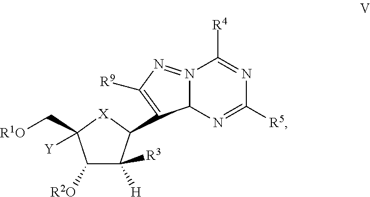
C1([R2O])C([H])([R3])C(C2=C([R9])N=N3C2N=C([R5])N=C3[R4])[X]C1([Y])C[R1O]
